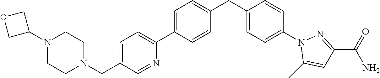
C1=C(C2=CC=C(CN3CCN(C4COC4)CC3)C=N2)C=CC(CC2=CC=C(N3C(C)=CC(C(=O)N)=N3)C=C2)=C1
